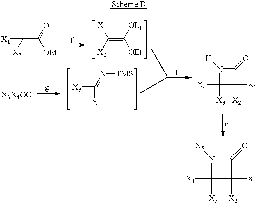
[OEt]C(C([X2])[X1])=O.[OEt]C(=C([X2])[X1])[OL1].[X3X4OO].[X3]C(=N[TMS])[X4].N1([H])C([X4])([X3])C([X1])([X2])C1=O.N1([X5])C([X4])([X3])C([X1])([X2])C1=O
